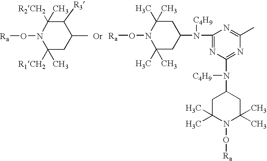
[Ra]ON1C([R2CH2])(C)C([R3])C(C)CC1([R1CH2])C.[Or].[Ra]ON1C(C)(C)CC(N([C4H9])C2=NC(N([C4H9])C3CC(C)(C)N(O[Ra])C(C)(C)C3)=NC(C)=N2)CC1(C)C
